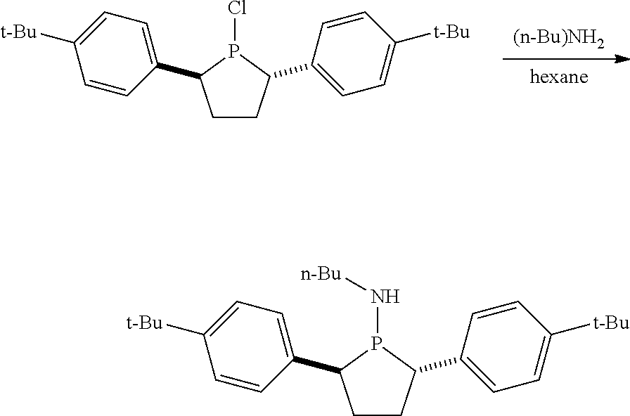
[(n-Bu)NH2].[hexane].C1CC(C2=CC=C([t-Bu])C=C2)P(Cl)C1C1=CC=C([t-Bu])C=C1.C1CC(C2=CC=C([t-Bu])C=C2)P(N[n-Bu])C1C1=CC=C([t-Bu])C=C1
